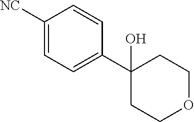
[NC]C1=CC=C(C2(O)CCOCC2)C=C1
